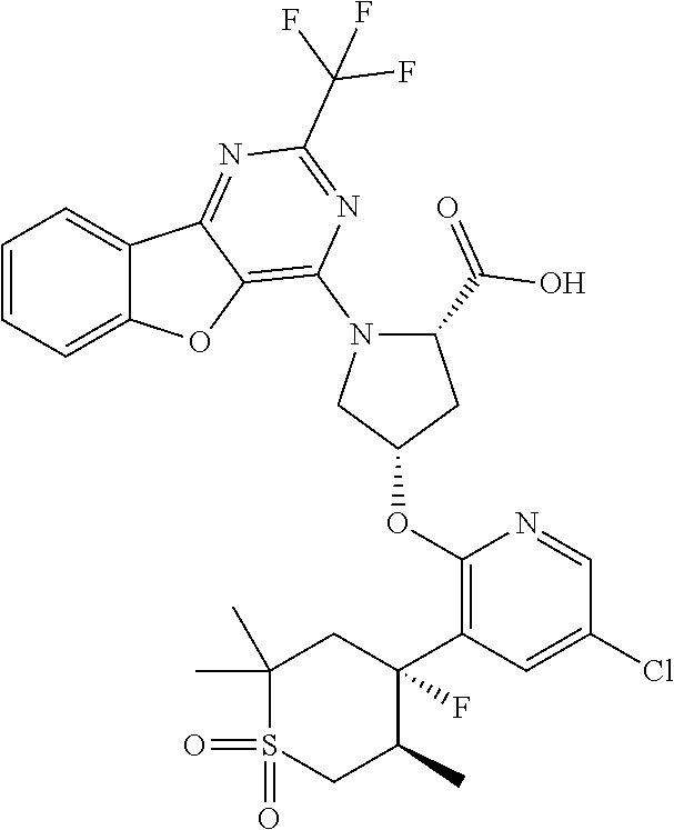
C1=CC=C2C(=C1)C1=NC(C(F)(F)F)=NC(N3CC(OC4=C(C5(F)CC(C)(C)S(=O)(=O)CC5C)C=C(Cl)C=N4)CC3C(O)=O)=C1O2
